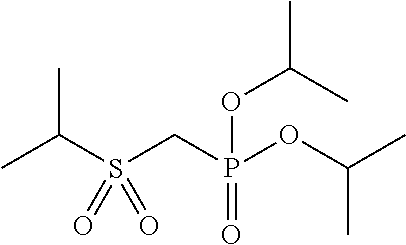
CC(S(CP(OC(C)C)(=O)OC(C)C)(=O)=O)C
